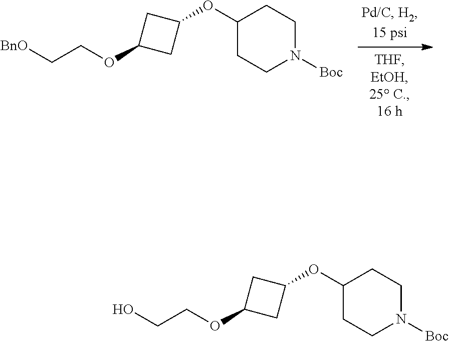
O(C1CC(OC2CCN([Boc])CC2)C1)CC[BnO].O(C1CC(OC2CCN([Boc])CC2)C1)CCO
